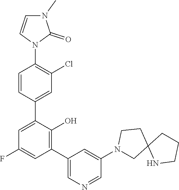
N1(C2=CC(C3=C(O)C(C4=CC(Cl)=C(N5C=CN(C)C5=O)C=C4)=CC(F)=C3)=CN=C2)CC2(CC1)NCCC2
